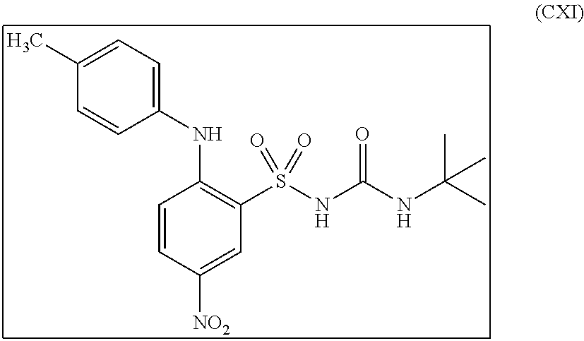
C1(NC2=C(S(NC(NC(C)(C)C)=O)(=O)=O)C=C([NO2])C=C2)=CC=C(C)C=C1
